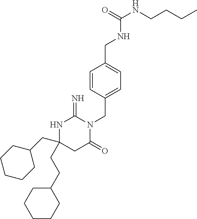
N1C(CC2CCCCC2)(CCC2CCCCC2)CC(=O)N(CC2=CC=C(CNC(=O)NCCCC)C=C2)C1=N
